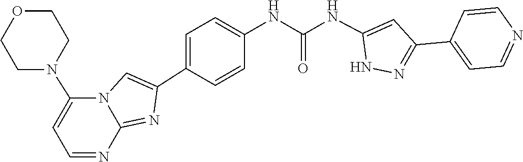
C1=C(C2=NNC(NC(NC3=CC=C(C4=CN5C(N6CCOCC6)=CC=NC5=N4)C=C3)=O)=C2)C=CN=C1
